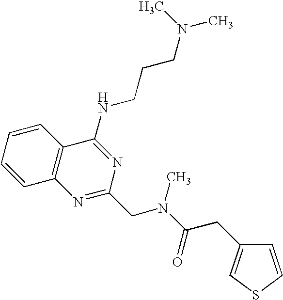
C1=CC=CC2=C1N=C(CN(C(=O)CC1=CSC=C1)C)N=C2NCCCN(C)C
